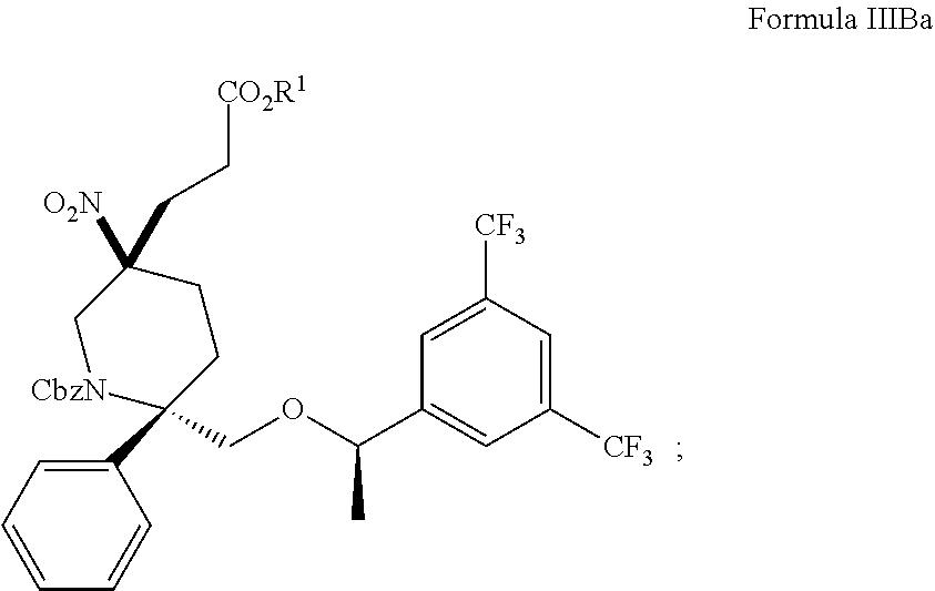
C1(C2(COC(C3=CC([CF3])=CC([CF3])=C3)C)CCC([O2N])(CC[CO2R1])C[CbzN]2)=CC=CC=C1
